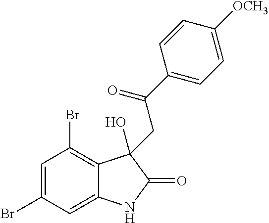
C1=C(Br)C=C2C(=C1Br)C(O)(CC(C1=CC=C([OCH3])C=C1)=O)C(=O)N2
